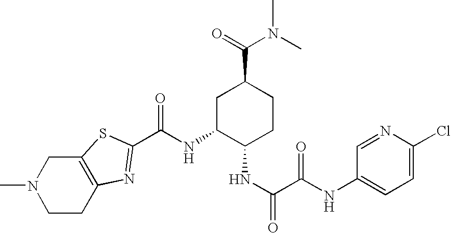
C1CC2=C(CN1C)SC(C(NC1C(NC(C(NC3=CC=C(Cl)N=C3)=O)=O)CCC(C(=O)N(C)C)C1)=O)=N2
